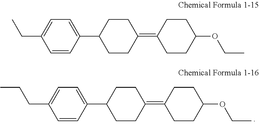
C(CC1=CC=C(C2CCC(=C3CCC(OCC)CC3)CC2)C=C1)C.CCC1=CC=C(C2CCC(=C3CCC(OCC)CC3)CC2)C=C1
